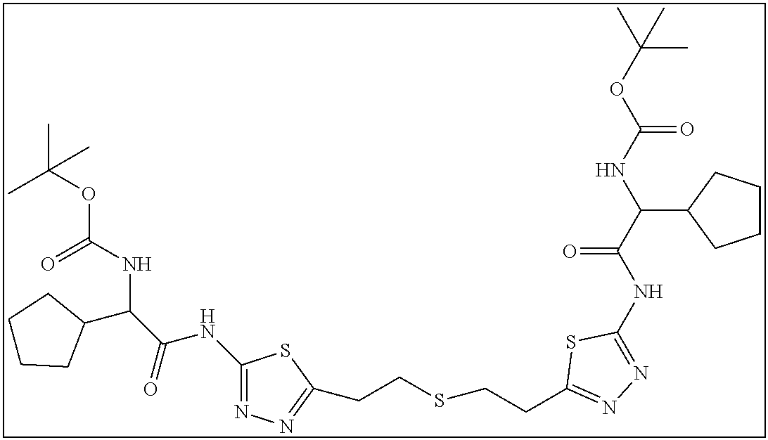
C1(NC(C(C2CCCC2)NC(OC(C)(C)C)=O)=O)=NN=C(CCSCCC2=NN=C(NC(C(NC(OC(C)(C)C)=O)C3CCCC3)=O)S2)S1
